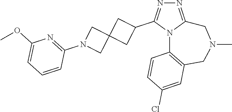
N1=C2N(C(C3CC4(C3)CN(C3=NC(OC)=CC=C3)C4)=N1)C1=C(CN(C)C2)C=C(Cl)C=C1
